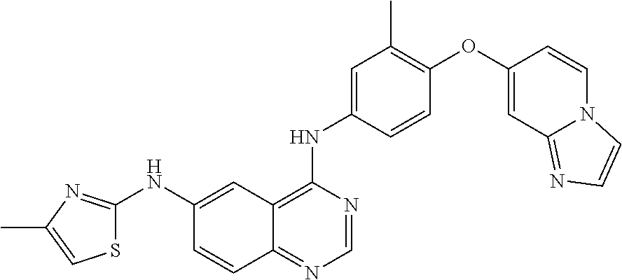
N(C1=CC2=C(NC3=CC(C)=C(OC4=CC5=NC=CN5C=C4)C=C3)N=CN=C2C=C1)C1=NC(C)=CS1
